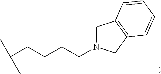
C(CCCCN1CC2=C(C1)C=CC=C2)(C)C
